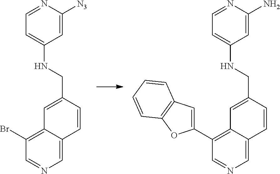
C1=C2C(=C(Br)C=N1)C=C(CNC1=CC=NC([N3])=C1)C=C2.C1=C2C(=C(C3=CC4=C(O3)C=CC=C4)C=N1)C=C(CNC1=CC=NC(N)=C1)C=C2
